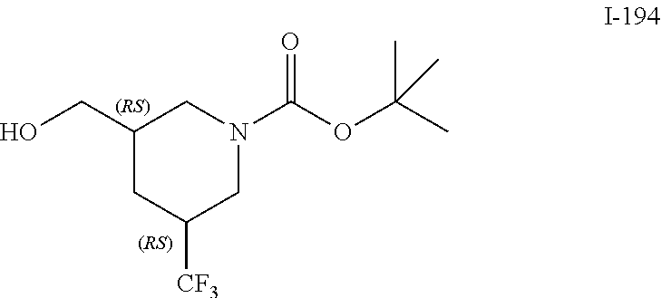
C1(CO)CC([CF3])CN(C(OC(C)(C)C)=O)C1
